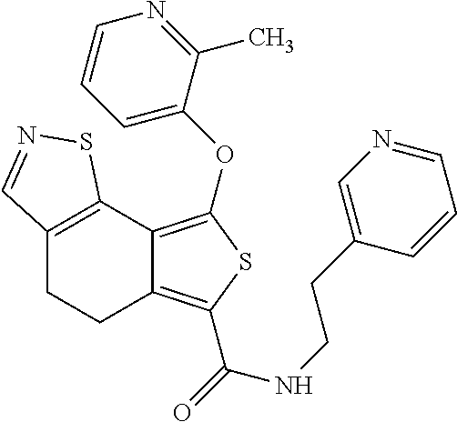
C12=C(C3=C(OC4=CC=CN=C4C)SC(C(=O)NCCC4=CN=CC=C4)=C3CC1)SN=C2
